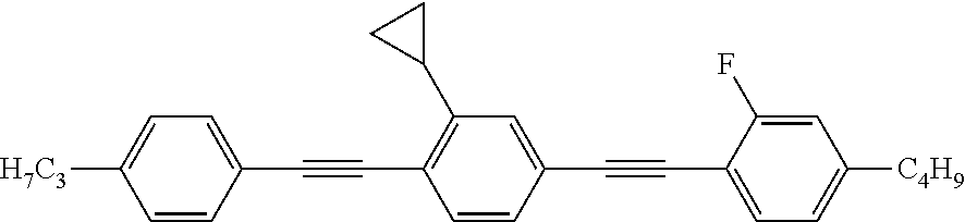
C1=CC(C#CC2=C(C3CC3)C=C(C#CC3=CC=C([C4H9])C=C3F)C=C2)=CC=C1[H7C3]
